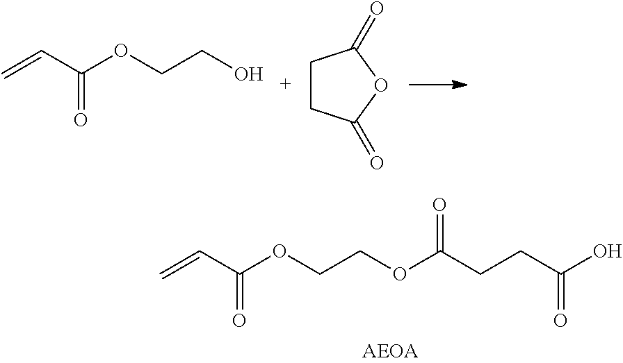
C=CC(OCCO)=O.C1CC(=O)OC1=O.C=CC(OCCOC(CCC(O)=O)=O)=O
